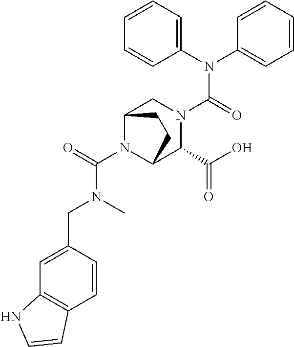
C1(N(C2=CC=CC=C2)C(=O)N2CC3N(C(=O)N(CC4=CC5=C(C=C4)C=CN5)C)C(C2C(O)=O)CC3)=CC=CC=C1
